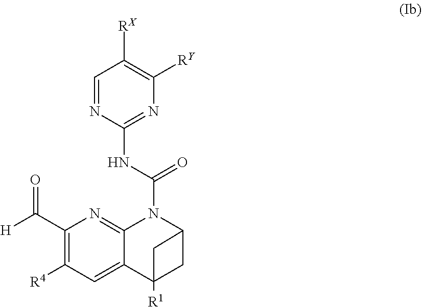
C1=NC(NC(=O)N2C3=NC(C([H])=O)=C([R4])C=C3C3([R1])CC2C3)=NC([RY])=C1[RX]
